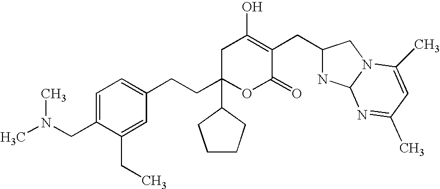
CN(CC1=CC=C(CCC2(C3CCCC3)OC(=O)C(CC3NC4N(C3)C(C)=CC(C)=N4)=C(O)C2)C=C1CC)C
